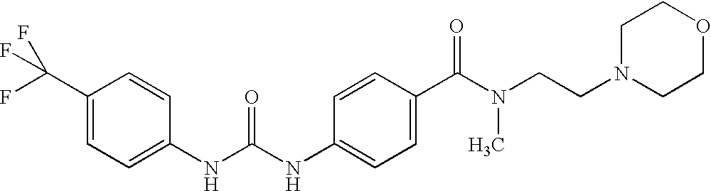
C1(C(F)(F)F)=CC=C(NC(NC2=CC=C(C(N(CCN3CCOCC3)C)=O)C=C2)=O)C=C1
